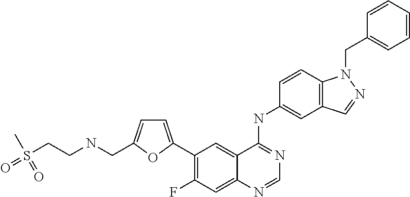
C1=C(C2=C(F)C=C3C(=C2)C(NC2=CC4=C(C=C2)N(CC2=CC=CC=C2)N=C4)=NC=N3)OC(CNCCS(=O)(C)=O)=C1
